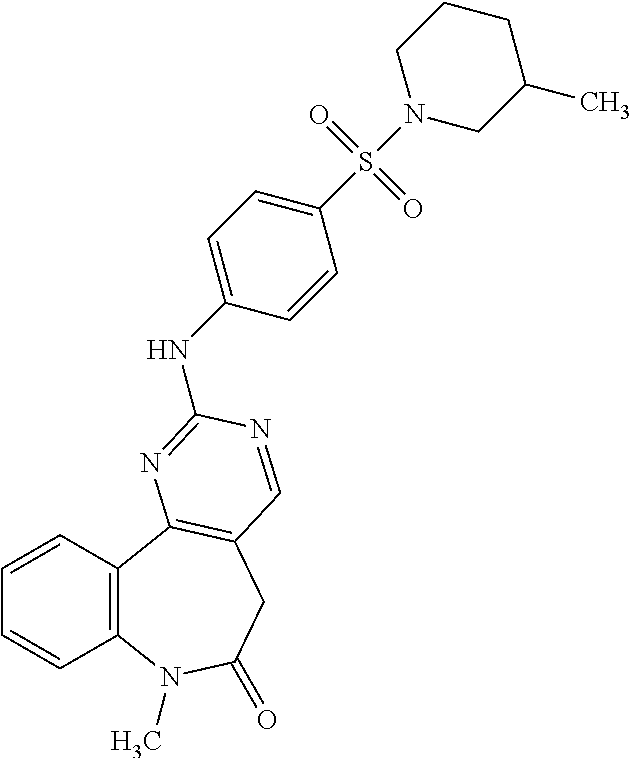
C1=CC2=C(C=C1)C1=C(CC(=O)N2C)C=NC(NC2=CC=C(S(=O)(=O)N3CC(C)CCC3)C=C2)=N1
